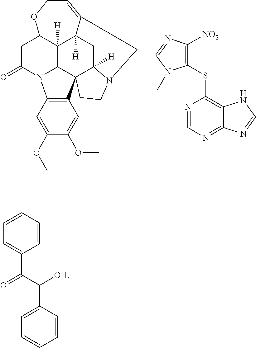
C1C(=O)N2C3=C(C45C6([H])CC7([H])C([H])(C1OCC=C7CN6CC4)C25)C=C(OC)C(OC)=C3.C1(SC2=C3C(=NC=N2)N=CN3)=C([NO2])N=CN1C.C1=CC=CC=C1C(=O)C(C1=CC=CC=C1)[OH]
